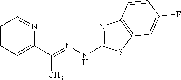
C1=CC=C(C(=NNC2=NC3=C(S2)C=C(F)C=C3)C)N=C1
